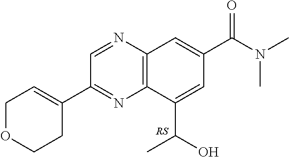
C12=C(N=CC(C3=CCOCC3)=N1)C=C(C(N(C)C)=O)C=C2C(O)C
